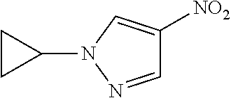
C1=NN(C2CC2)C=C1[NO2]
